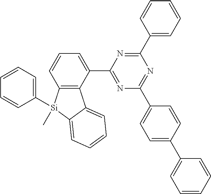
C12=C(C(C3=NC(C4=CC=C(C5=CC=CC=C5)C=C4)=NC(C4=CC=CC=C4)=N3)=CC=C1)C1=CC=CC=C1[Si]2(C1=CC=CC=C1)C
